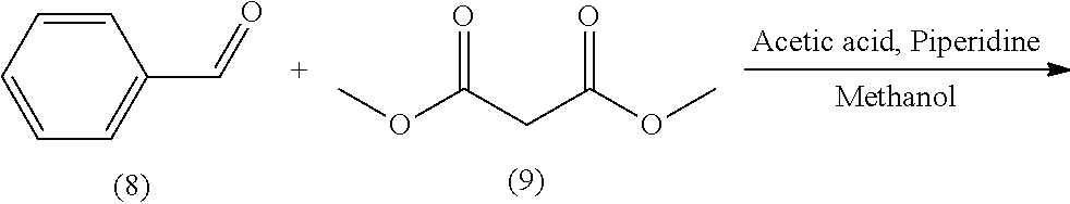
C1=CC=CC=C1C=O.COC(CC(OC)=O)=O
